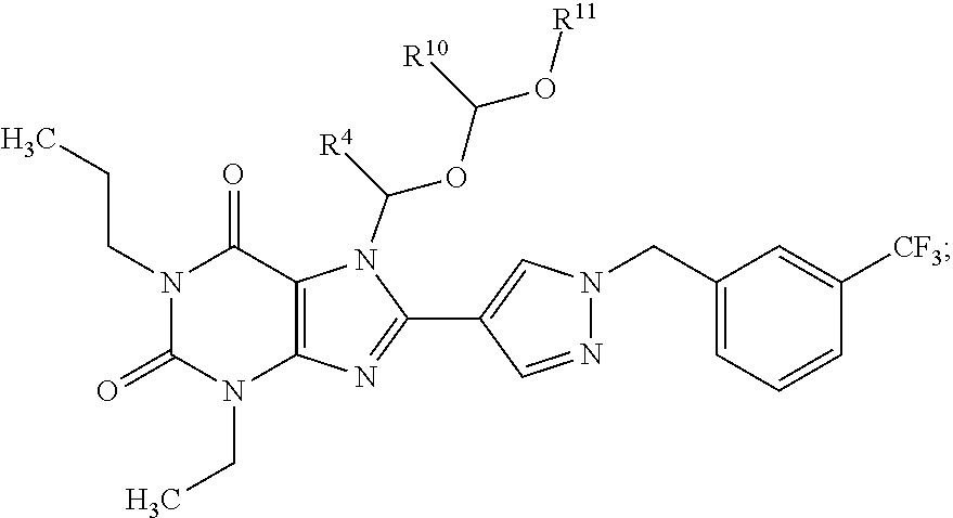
C12=C(N=C(C3=CN(CC4=CC=CC([CF3])=C4)N=C3)N1C([R4])OC(O[R11])[R10])N(CC)C(=O)N(CCC)C2=O
